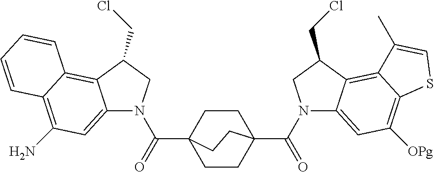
N1(C(=O)C23CCC(C(=O)N4C5=CC([OPg])=C6C(=C5C(CCl)C4)C(C)=CS6)(CC2)CC3)C2=CC(N)=C3C(=C2C(CCl)C1)C=CC=C3
